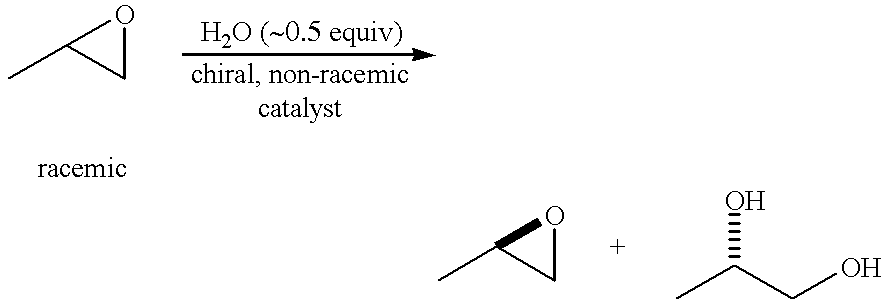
C1(C)CO1.C1(C)CO1.CC(CO)O
